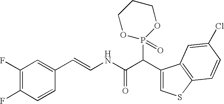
C1(F)=C(F)C=CC(C=CNC(C(C2=CSC3=C2C=C(Cl)C=C3)P2(=O)OCCCO2)=O)=C1
